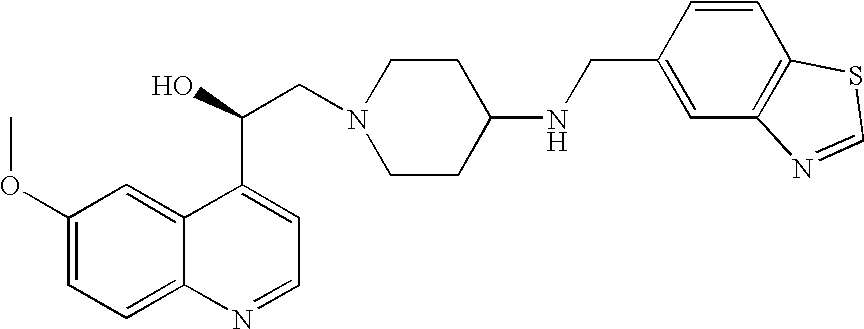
C1(OC)=CC=C2C(=C1)C(C(CN1CCC(NCC3=CC4=C(C=C3)SC=N4)CC1)O)=CC=N2
